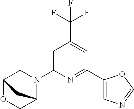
C1=C(N2CC3OCC2C3)N=C(C2=CN=CO2)C=C1C(F)(F)F
